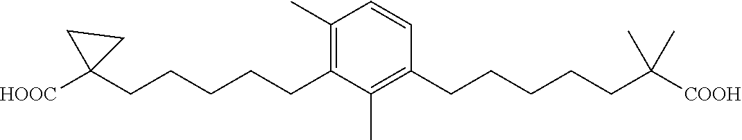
C1=CC(CCCCCC(C)(C)[COOH])=C(C)C(CCCCCC2([HOOC])CC2)=C1C
